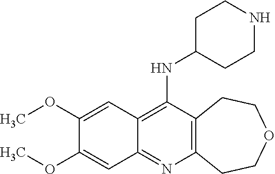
C12=C(C(NC3CCNCC3)=C3C(=N1)C=C(OC)C(OC)=C3)CCOCC2
